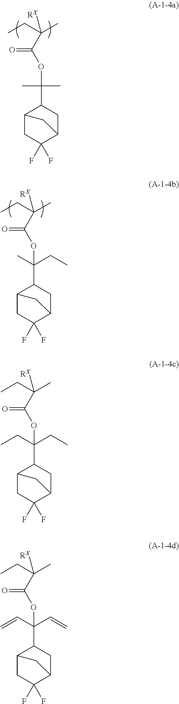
C1(C(OC(C(C)(CC)[RX])=O)(C)C)C2CC(F)(F)C(C1)C2.C1(C(OC(C(C)(CC)[RX])=O)(CC)C)C2CC(F)(F)C(C1)C2.C1(C(OC(C(C)(CC)[RX])=O)(CC)CC)C2CC(F)(F)C(C1)C2.C1(C(OC(C(C)(CC)[RX])=O)(C=C)C=C)C2CC(F)(F)C(C1)C2
